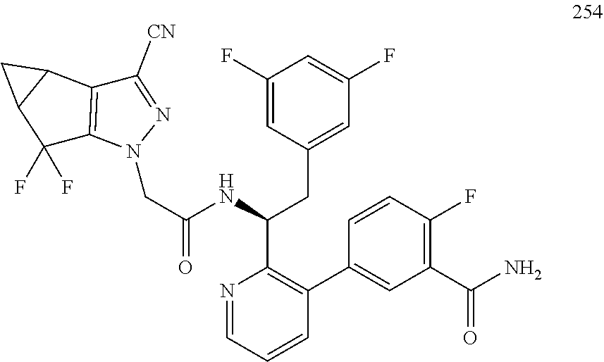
N1=CC=CC(C2=CC(C(N)=O)=C(F)C=C2)=C1C(NC(CN1N=C([CN])C2=C1C(F)(F)C1C2C1)=O)CC1=CC(F)=CC(F)=C1
